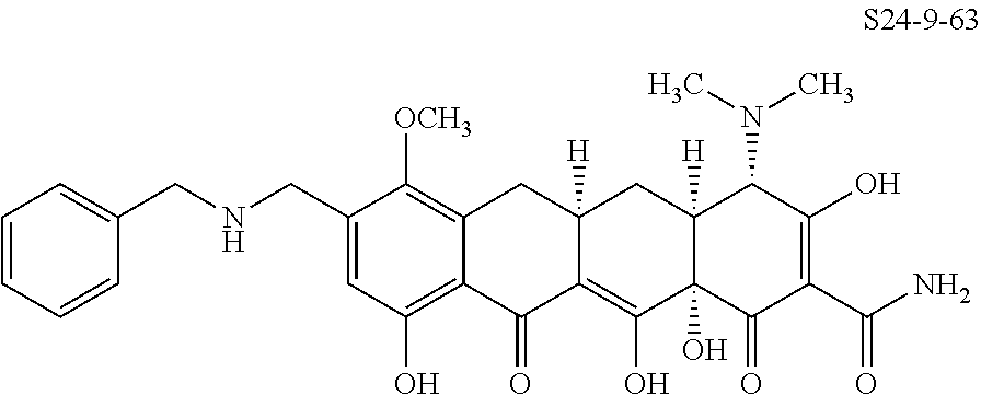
C1(CNCC2=CC=CC=C2)=CC(O)=C2C(=C1[OCH3])CC1([H])C(=C(O)C3(O)C([H])(C1)C(N(C)C)C(O)=C(C(N)=O)C3=O)C2=O
